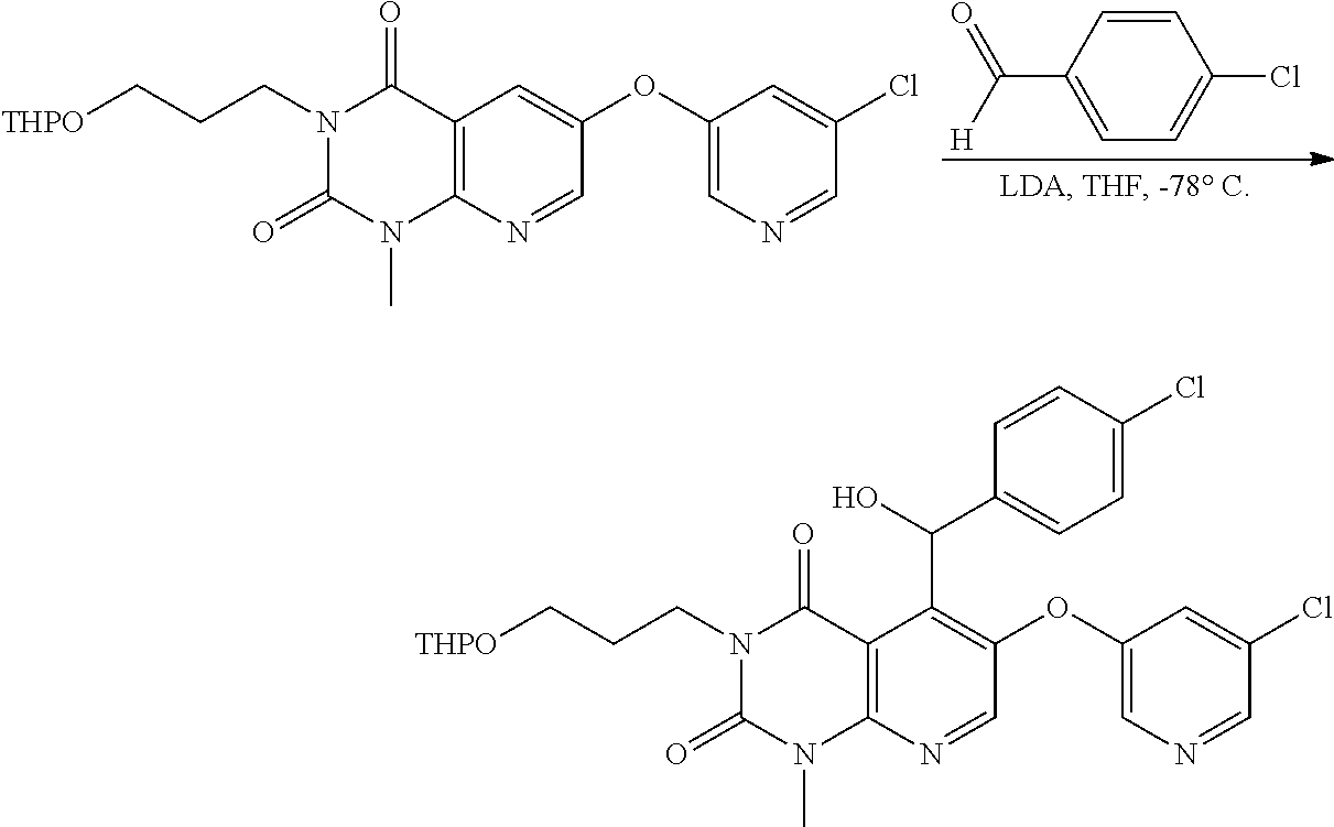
C12=C(N=CC(OC3=CN=CC(Cl)=C3)=C1C(O)C1=CC=C(Cl)C=C1)N(C)C(=O)N(CCC[THPO])C2=O.C12=C(N=CC(OC3=CN=CC(Cl)=C3)=C1)N(C)C(=O)N(CCC[THPO])C2=O.C1=CC(C([H])=O)=CC=C1Cl
